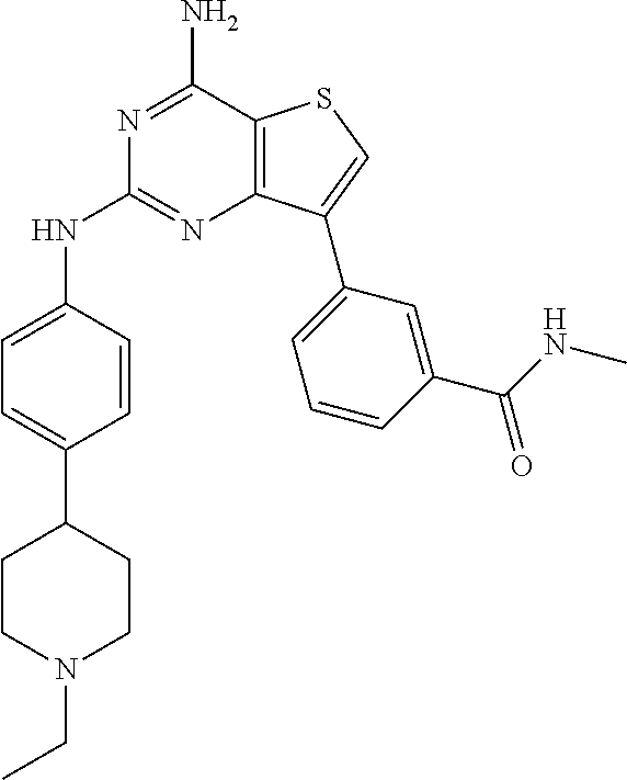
N1=C(N)C2=C(N=C1NC1=CC=C(C3CCN(CC)CC3)C=C1)C(C1=CC=CC(C(NC)=O)=C1)=CS2
